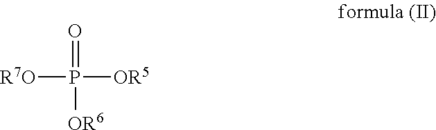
[R7O]P(=O)([OR6])[OR5]
